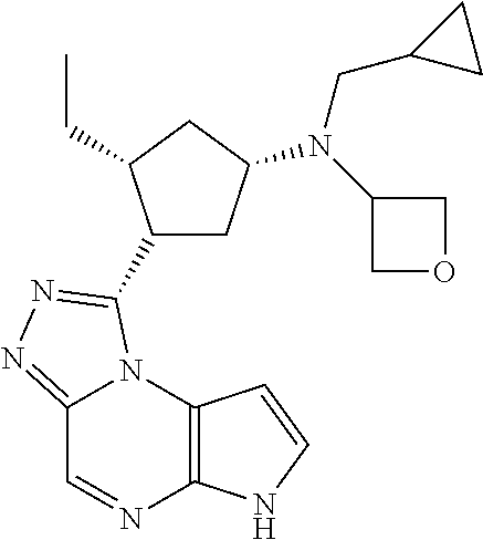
C12=NN=C(C3CC(N(C4COC4)CC4CC4)CC3CC)N1C1=C(N=C2)NC=C1
